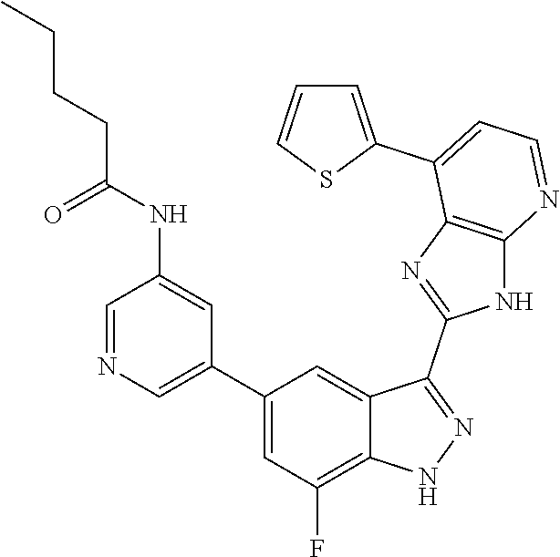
C1=NC=C(C2=CC(F)=C3C(=C2)C(C2=NC4=C(N2)N=CC=C4C2=CC=CS2)=NN3)C=C1NC(CCCC)=O
